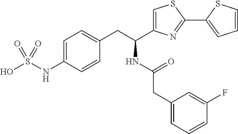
C1=C(NS(O)(=O)=O)C=CC(CC(C2=CSC(C3=CC=CS3)=N2)NC(CC2=CC=CC(F)=C2)=O)=C1
